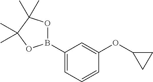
C1(B2OC(C)(C)C(C)(C)O2)=CC=CC(OC2CC2)=C1
